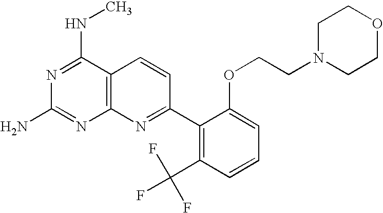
N1=C(NC)C2=C(N=C1N)N=C(C1=C(C(F)(F)F)C=CC=C1OCCN1CCOCC1)C=C2
